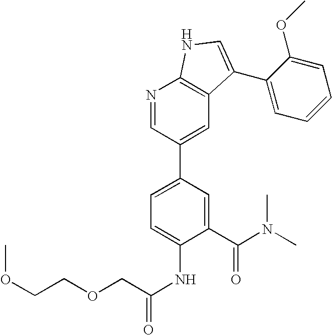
C1(C(N(C)C)=O)=CC(C2=CC3=C(N=C2)NC=C3C2=CC=CC=C2OC)=CC=C1NC(=O)COCCOC
